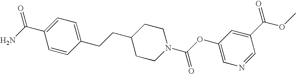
C1=CC(CCC2CCN(C(OC3=CN=CC(C(OC)=O)=C3)=O)CC2)=CC=C1C(N)=O
